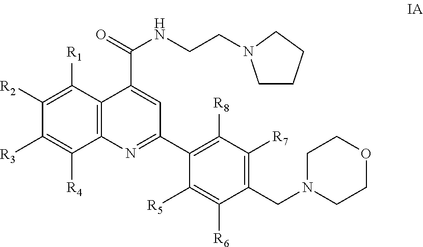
C1([R2])=C([R1])C2=C(C([R4])=C1[R3])N=C(C1=C([R8])C([R7])=C(CN3CCOCC3)C([R6])=C1[R5])C=C2C(=O)NCCN1CCCC1
